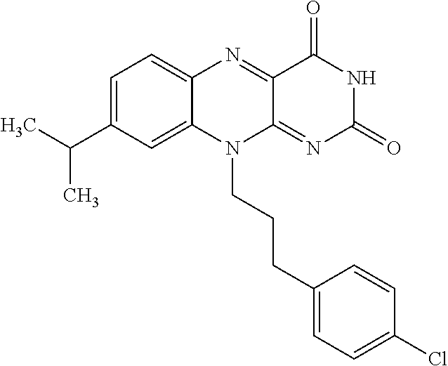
C1=C(C(C)C)C=C2C(=C1)N=C1C(=NC(=O)NC1=O)N2CCCC1=CC=C(Cl)C=C1
